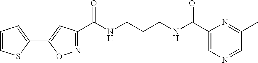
N1=C(C(NCCCNC(=O)C2=CN=CC(C)=N2)=O)C=C(C2=CC=CS2)O1
